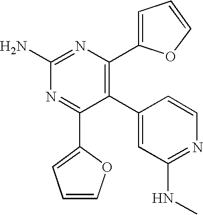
C1(C2=CC(NC)=NC=C2)=C(C2=CC=CO2)N=C(N)N=C1C1=CC=CO1
